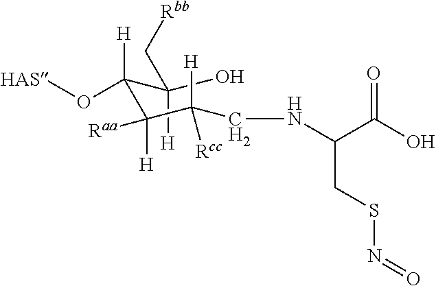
C(O)(C[Rbb])([H])C(C(C(CNC(C(O)=O)CSN=O)([H])[Rcc])([H])[Raa])([H])O[HAS]
